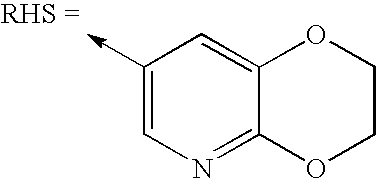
C1(->C)=CN=C2C(=C1)OCCO2
